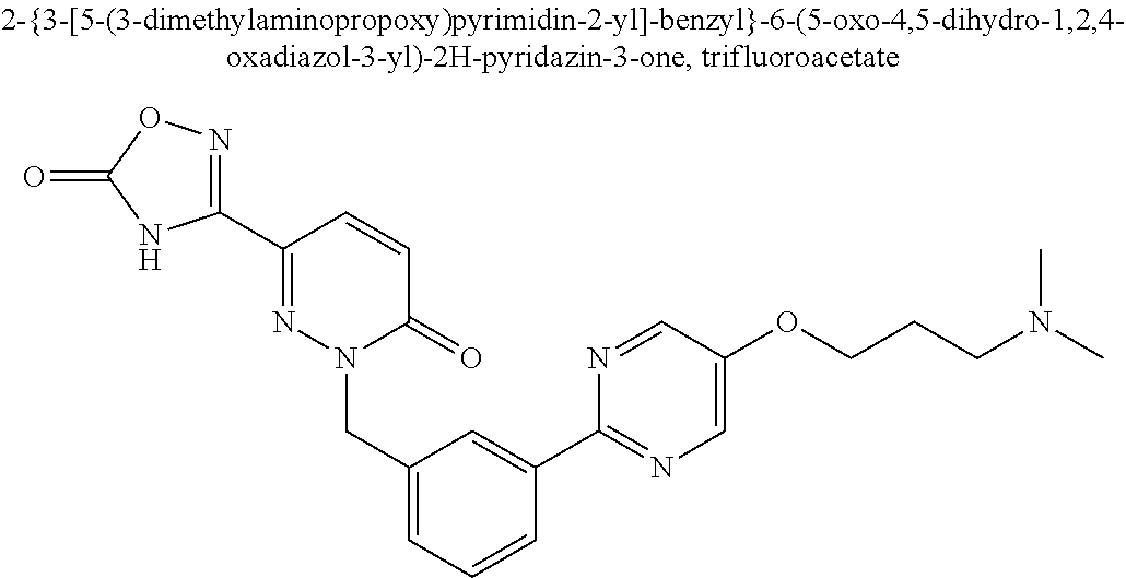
C1(C2=NN(CC3=CC=CC(C4=NC=C(OCCCN(C)C)C=N4)=C3)C(=O)C=C2)=NOC(=O)N1
